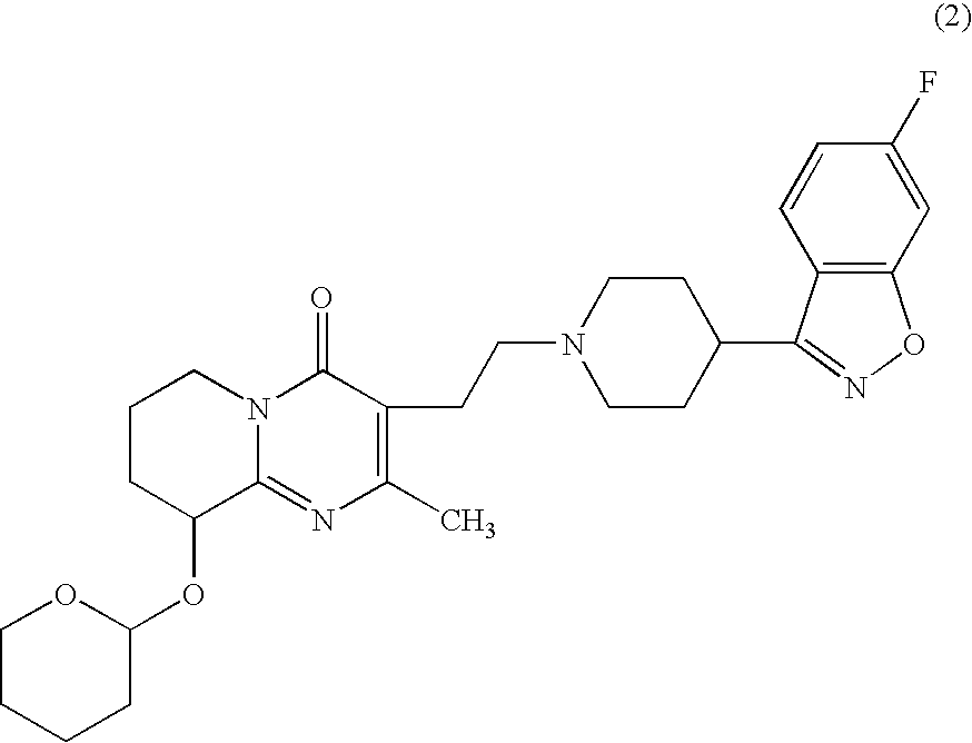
C1CC(OC2OCCCC2)C2=NC(C)=C(CCN3CCC(C4=NOC5=C4C=CC(F)=C5)CC3)C(=O)N2C1
